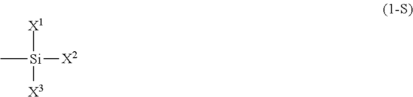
[X1][Si]([X2])(C)[X3]
